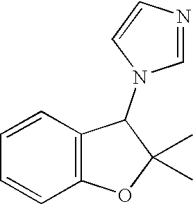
C1=CC2=C(C=C1)OC(C)(C)C2N1C=NC=C1
